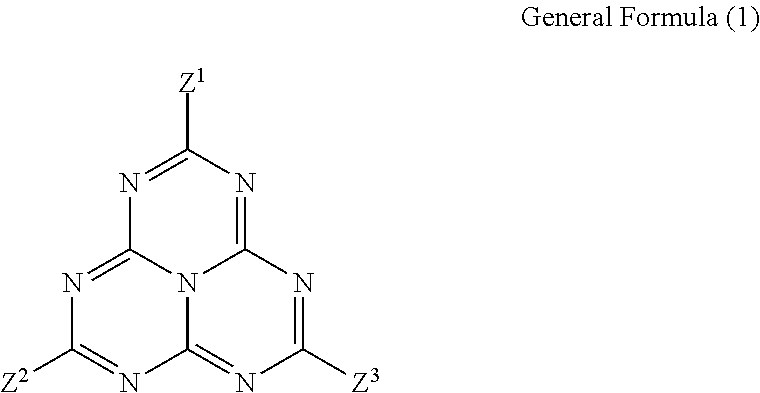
C1([Z2])=NC2=NC([Z3])=NC3=NC([Z1])=NC(=N1)N23
